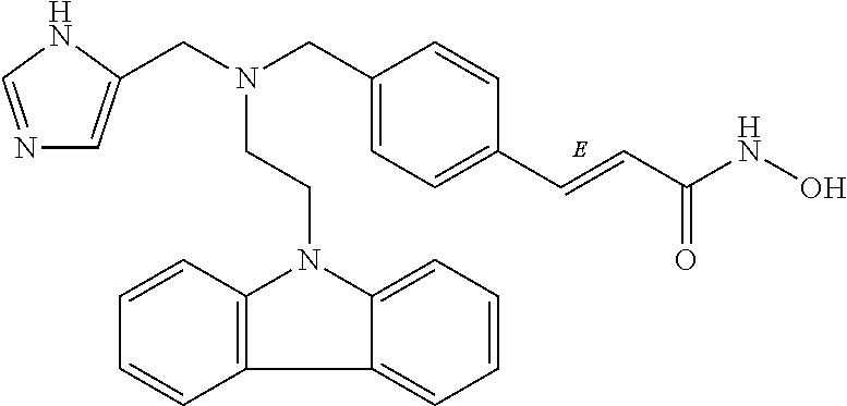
C(C1=CC=C(C=CC(NO)=O)C=C1)N(CC1=CN=CN1)CCN1C2=CC=CC=C2C2=C1C=CC=C2
